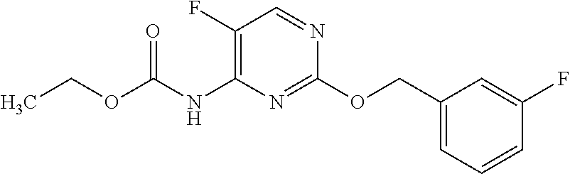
C1=CC=C(COC2=NC(NC(OCC)=O)=C(F)C=N2)C=C1F
